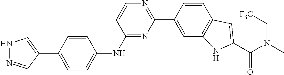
C1=CC(C2=NC=CC(NC3=CC=C(C4=CNN=C4)C=C3)=N2)=CC2=C1C=C(C(N(C)C[F3C])=O)N2
